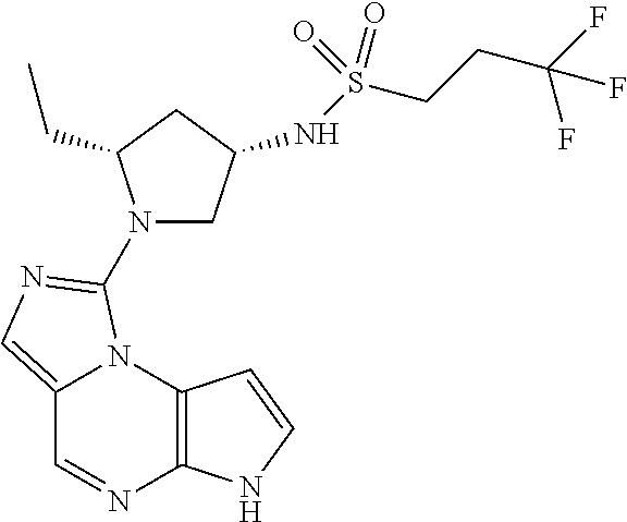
C12=CN=C(N3CC(NS(CCC(F)(F)F)(=O)=O)CC3CC)N1C1=C(N=C2)NC=C1
